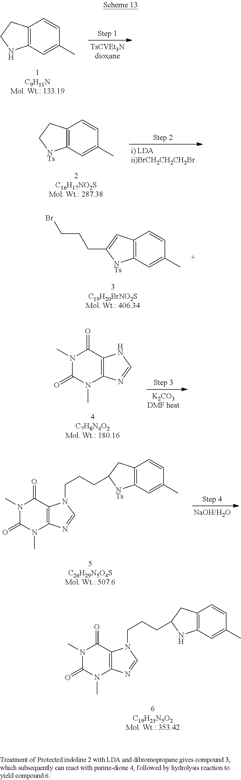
N1(C)C(=O)N(C)C2=C(C1=O)N(CCCC1CC3=C(N1)C=C(C)C=C3)C=N2.C12=C(C=C(C)C=C1)NCC2.N1(C)C(=O)N(C)C2=C(C1=O)NC=N2.N1(C)C(=O)N(C)C2=C(C1=O)N(CCCC1CC3=C([NTs]1)C=C(C)C=C3)C=N2.C12=C(C=C(C)C=C1)[NTs]C(CCCBr)=C2.C12=C(C=C(C)C=C1)[NTs]CC2
